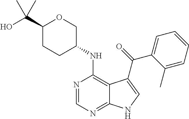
C1(C(O)(C)C)CCC(NC2=C3C(=NC=N2)NC=C3C(=O)C2=CC=CC=C2C)CO1
